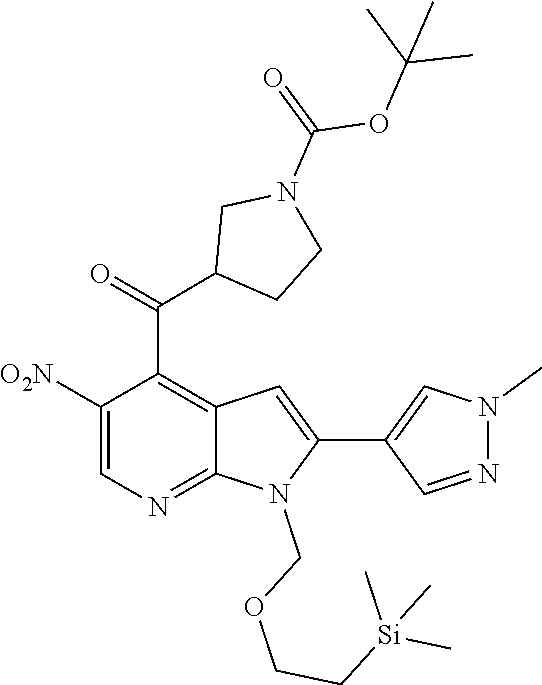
C1(C(=O)C2CCN(C(=O)OC(C)(C)C)C2)=C2C=C(C3=CN(C)N=C3)N(COCC[Si](C)(C)C)C2=NC=C1[O2N]
